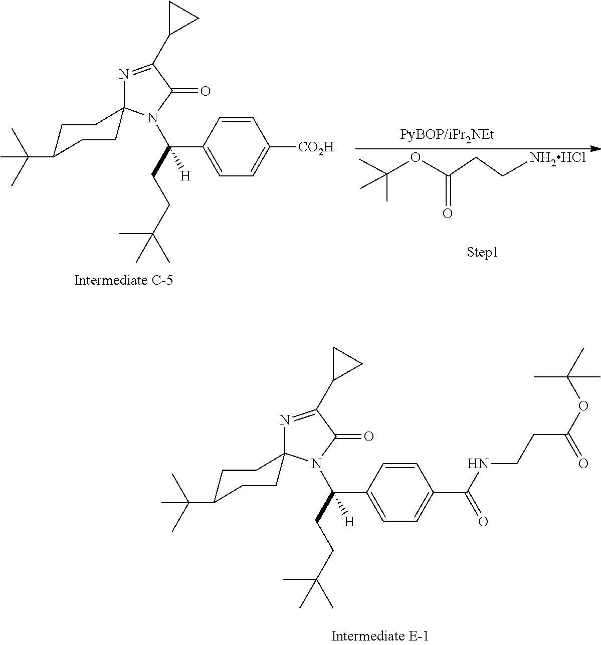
C(C(C)(C)C)CC(N1C2(CCC(C(C)(C)C)CC2)N=C(C2CC2)C1=O)(C1=CC=C(C(=O)NCCC(OC(C)(C)C)=O)C=C1)[H].N1=C(C2CC2)C(=O)N(C(CCC(C)(C)C)([H])C2=CC=C([CO2H])C=C2)C12CCC(C(C)(C)C)CC2.C(OC(CC[NH2HCl])=O)(C)(C)C
